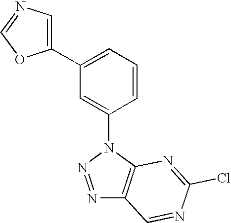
N1=NN(C2=CC(C3=CN=CO3)=CC=C2)C2=C1C=NC(Cl)=N2
